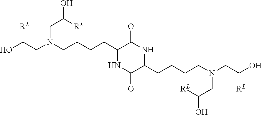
[RL]C(O)CN(CC(O)[RL])CCCCC1C(=O)NC(CCCCN(CC([RL])O)CC([RL])O)C(=O)N1
